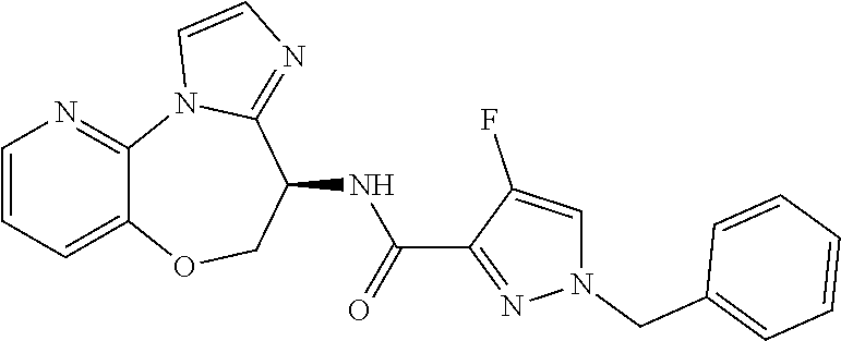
C12=CC=CN=C1N1C(=NC=C1)C(NC(C1=NN(CC3=CC=CC=C3)C=C1F)=O)CO2
